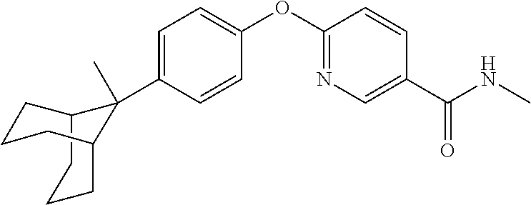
C12CCCC(CCC1)C2(C1=CC=C(OC2=NC=C(C(NC)=O)C=C2)C=C1)C
